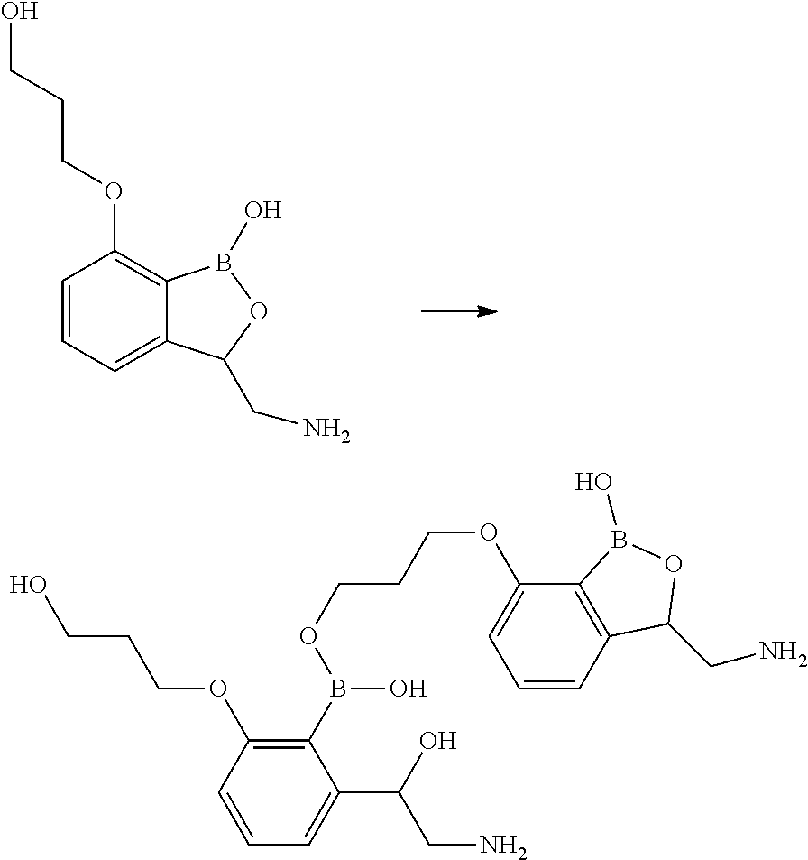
C1=CC=C2C(=C1OCCCO)B(O)OC2CN.C(CCO)OC1=C(B(O)OCCCOC2=CC=CC3=C2B(O)OC3CN)C(C(O)CN)=CC=C1
